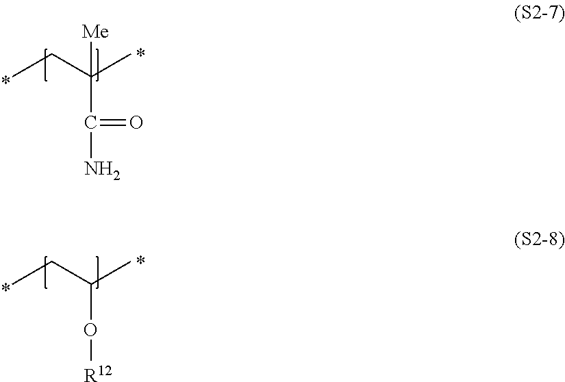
CCC(C)(C(=O)N)[Me].CCC(C)O[R12]
